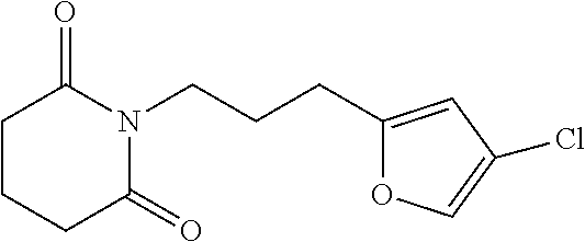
C1CCC(=O)N(CCCC2=CC(Cl)=CO2)C1=O
